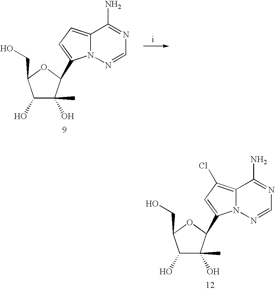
C1(O)C(O)(C)C(C2=CC=C3N2N=CN=C3N)OC1CO.C1(O)C(O)(C)C(C2=CC(Cl)=C3N2N=CN=C3N)OC1CO
